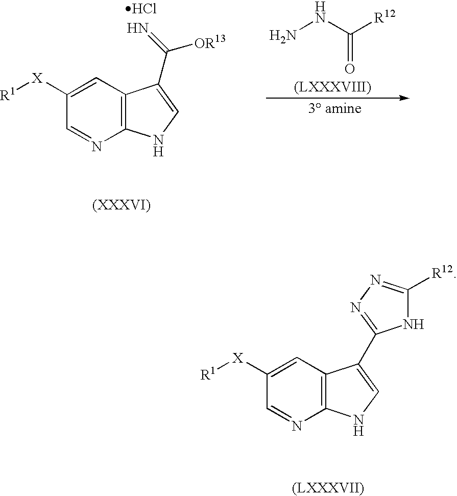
C12=C(C=C([X][R1])C=N1)C(C1=NN=C([R12])N1)=CN2.C12=C(C=C([X][R1])C=N1)C(C(=N)[OR13])=CN2.NNC([R12])=O.Cl
